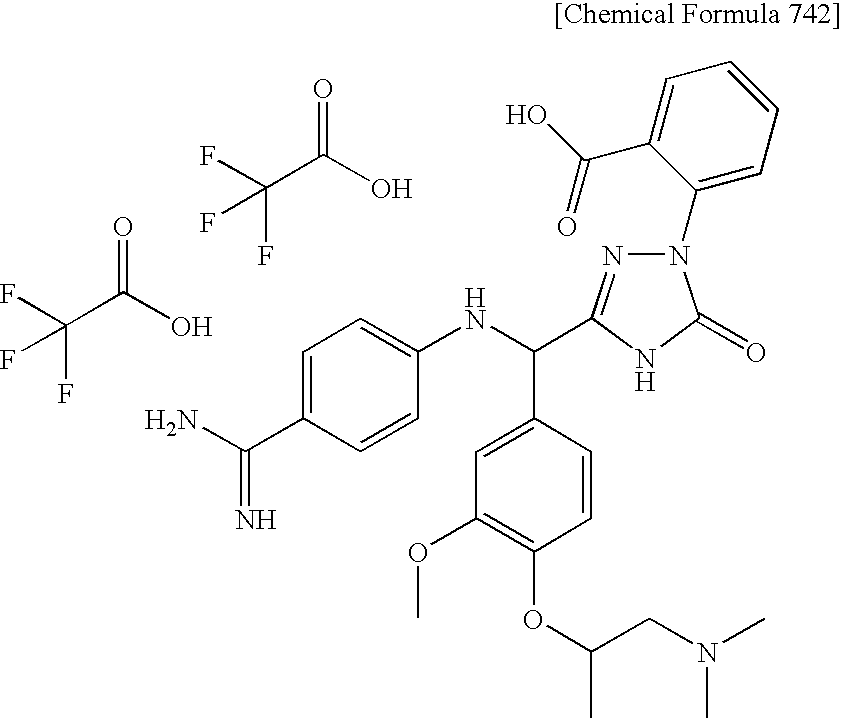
FC(C(O)=O)(F)F.FC(C(O)=O)(F)F.C1=C(C(=N)N)C=CC(NC(C2=CC(OC)=C(OC(CN(C)C)C)C=C2)C2=NN(C3=CC=CC=C3C(=O)O)C(=O)N2)=C1
